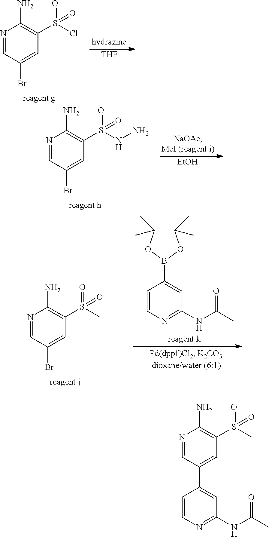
N1=CC(Br)=CC(S(=O)(Cl)=O)=C1N.[THF].N1=CC(Br)=CC(S(=O)(NN)=O)=C1N.[EtOH].C1=CN=C(NC(C)=O)C=C1B1OC(C)(C)C(C)(C)O1.N1=CC(Br)=CC(S(=O)(C)=O)=C1N.N1=CC(C2=CC(NC(C)=O)=NC=C2)=CC(S(=O)(C)=O)=C1N
